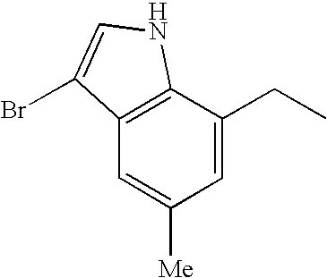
C12=C(C=C([Me])C=C1CC)C(Br)=CN2
